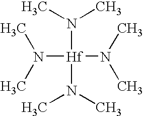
N([Hf](N(C)C)(N(C)C)N(C)C)(C)C
